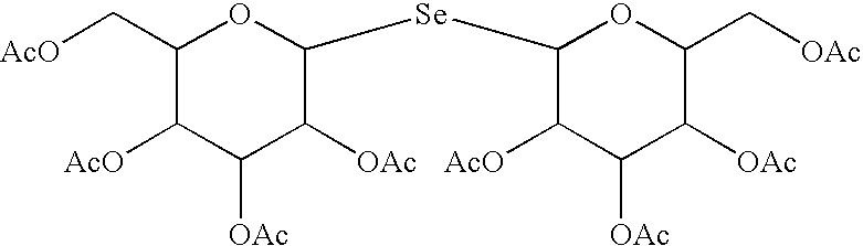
C1(C[AcO])C([AcO])C([OAc])C([OAc])C([Se]C2C([AcO])C([OAc])C([OAc])C(C[OAc])O2)O1
